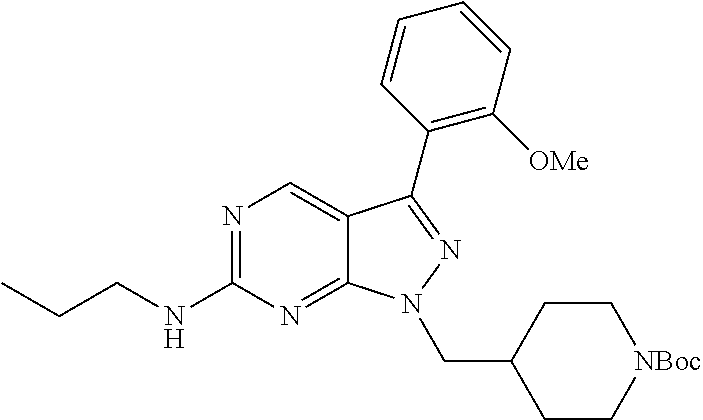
N1=C(NCCC)N=C2C(=C1)C(C1=C([OMe])C=CC=C1)=NN2CC1CC[NBoc]CC1
